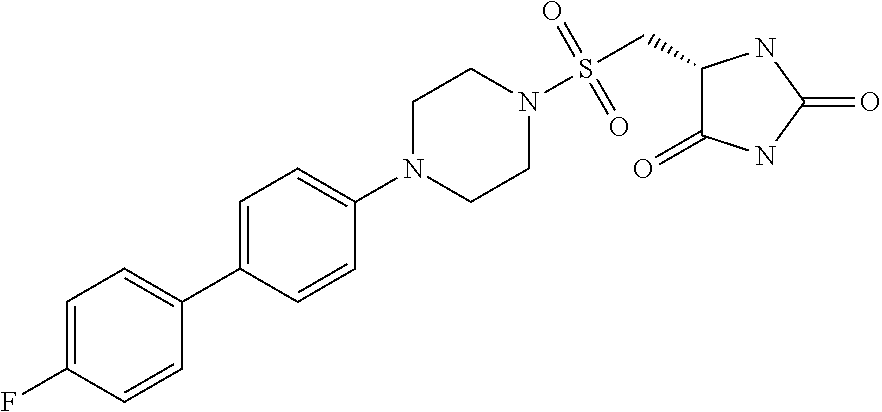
C1=C(F)C=CC(C2=CC=C(N3CCN(S(=O)(=O)CC4NC(=O)NC4=O)CC3)C=C2)=C1
